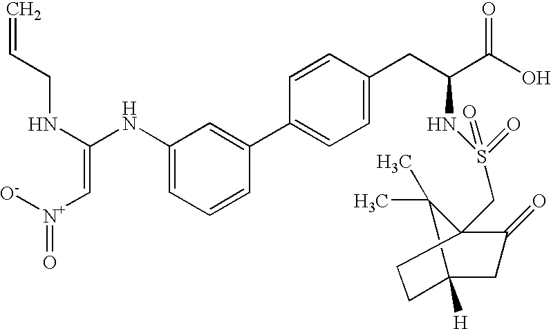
[N+](=O)([O-])C=C(NC1=CC=CC(C2=CC=C(CC(C(O)=O)NS(=O)(=O)CC34C(=O)CC([H])(CC3)C4(C)C)C=C2)=C1)NCC=C
